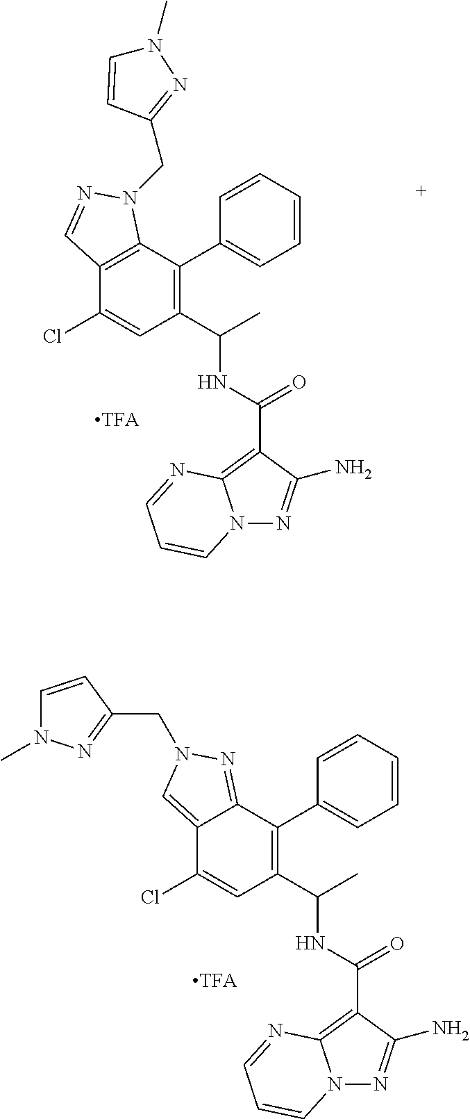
C1(Cl)=CC(C(C)NC(=O)C2=C3N(N=C2N)C=CC=N3)=C(C2=CC=CC=C2)C2=NN(CC3=NN(C)C=C3)C=C12.C1(Cl)=CC(C(C)NC(=O)C2=C3N(N=C2N)C=CC=N3)=C(C2=CC=CC=C2)C2=C1C=NN2CC1=NN(C)C=C1
